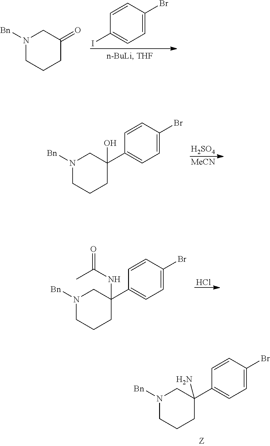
IC1=CC=C(Br)C=C1.N1([Bn])CCCC(=O)C1.[H2SO4].[MeCN].N1([Bn])CCCC(O)(C2=CC=C(Br)C=C2)C1.Cl.N1([Bn])CCCC(NC(=O)C)(C2=CC=C(Br)C=C2)C1.N1([Bn])CCCC(N)(C2=CC=C(Br)C=C2)C1
